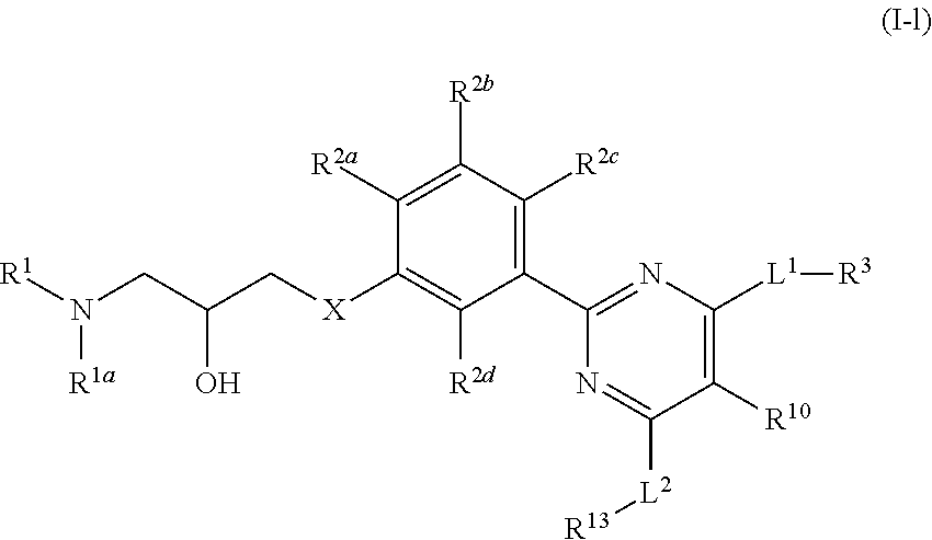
[R1]N(CC(C[X]C1=C([R2d])C(C2=NC([L1][R3])=C([R10])C([L2][R13])=N2)=C([R2c])C([R2b])=C1[R2a])O)[R1a]
